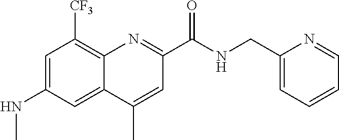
C1=C(NC)C=C2C(=C1[CF3])N=C(C(NCC1=CC=CC=N1)=O)C=C2C
